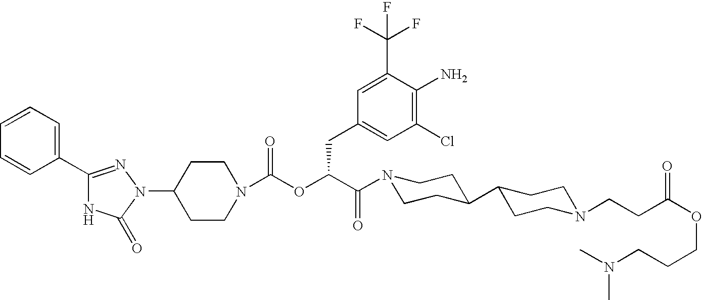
C1(N2C(=O)NC(C3=CC=CC=C3)=N2)CCN(C(OC(C(N2CCC(C3CCN(CCC(OCCCN(C)C)=O)CC3)CC2)=O)CC2=CC(Cl)=C(N)C(C(F)(F)F)=C2)=O)CC1
